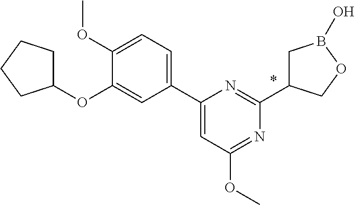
C1(C2=CC(OC)=NC(C3CB(O)OC3)=N2)=CC=C(OC)C(OC2CCCC2)=C1
